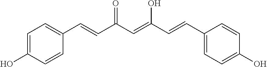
C1=C(O)C=CC(C=CC(C=C(O)C=CC2=CC=C(O)C=C2)=O)=C1
